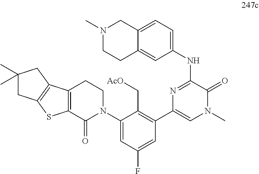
N1=C(NC2=CC=C3C(=C2)CCN(C)C3)C(=O)N(C)C=C1C1=C(C[AcO])C(N2CCC3=C(C2=O)SC2=C3CC(C)(C)C2)=CC(F)=C1
